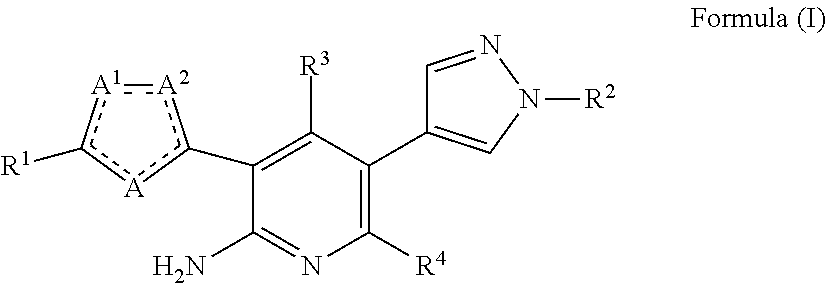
[A2]1:[A1]c([R1])[A]c1C1=C([R3])C(C2=CN([R2])N=C2)=C([R4])N=C1N
